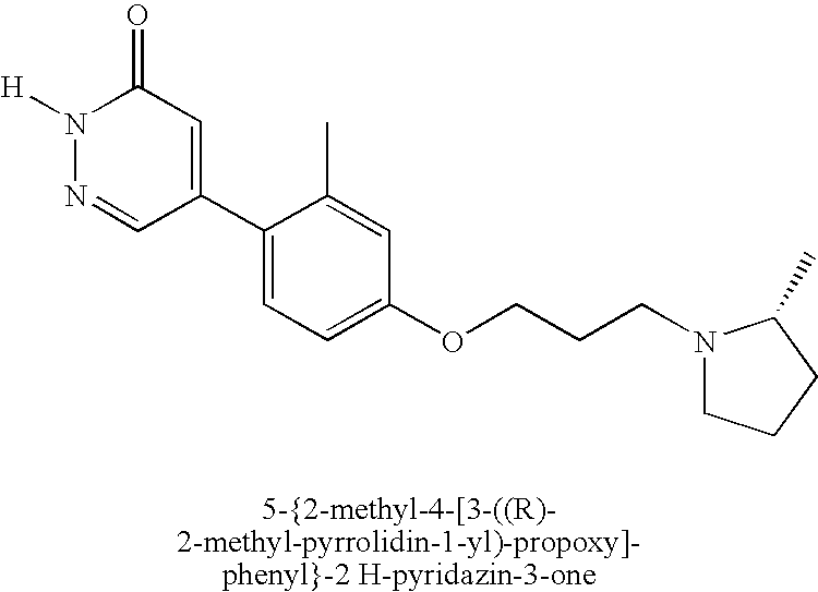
N1([H])N=CC(C2=CC=C(OCCCN3CCCC3C)C=C2C)=CC1=O
